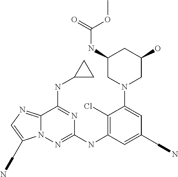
C1(NC2=NN3C(=NC=C3CN)C(NC3CC3)=N2)=C(Cl)C(N2CC(O)CC(NC(OC)=O)C2)=CC(CN)=C1
